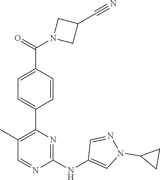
C1(C2=C(C)C=NC(NC3=CN(C4CC4)N=C3)=N2)=CC=C(C(N2CC(C#N)C2)=O)C=C1
